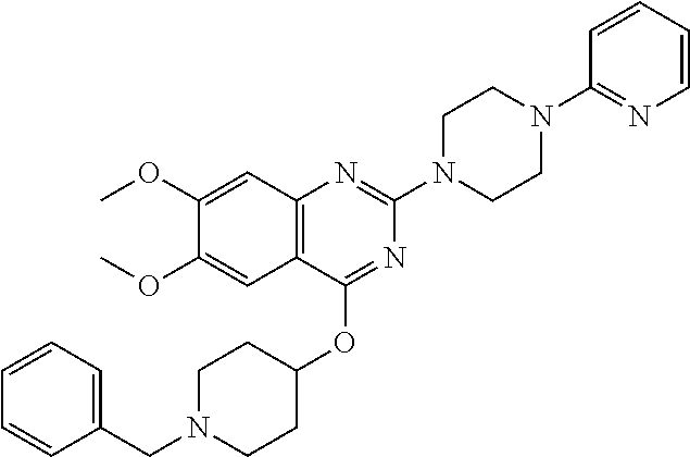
C12=C(C(OC3CCN(CC4=CC=CC=C4)CC3)=NC(N3CCN(C4=NC=CC=C4)CC3)=N1)C=C(OC)C(OC)=C2
